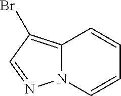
N12C(=C(Br)C=N1)C=CC=C2
